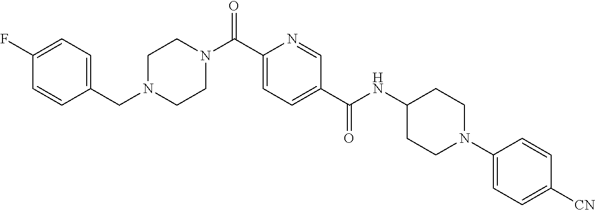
C(C1=CC=C(C(NC2CCN(C3=CC=C([CN])C=C3)CC2)=O)C=N1)(=O)N1CCN(CC2=CC=C(F)C=C2)CC1
